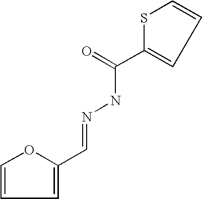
C1=CC=C(C=NNC(C2=CC=CS2)=O)O1
